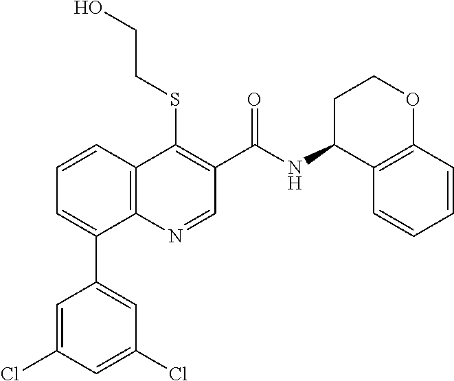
C1=C(Cl)C=C(Cl)C=C1C1=CC=CC2=C1N=CC(C(NC1C3=C(OCC1)C=CC=C3)=O)=C2SCCO
